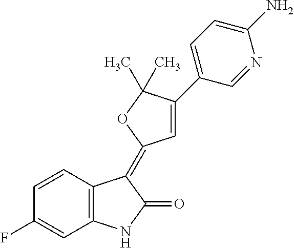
C1=CC(F)=CC2=C1C(=C1C=C(C3=CC=C(N)N=C3)C(C)(C)O1)C(=O)N2
